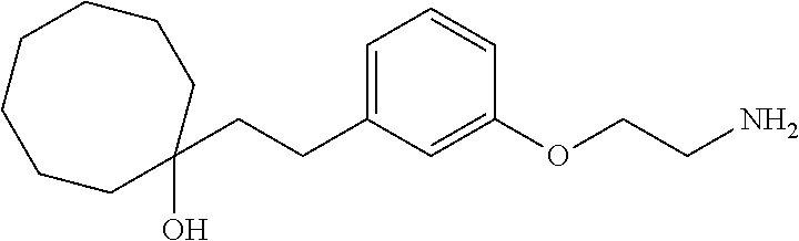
C(CC1=CC=CC(OCCN)=C1)C1(O)CCCCCCC1
